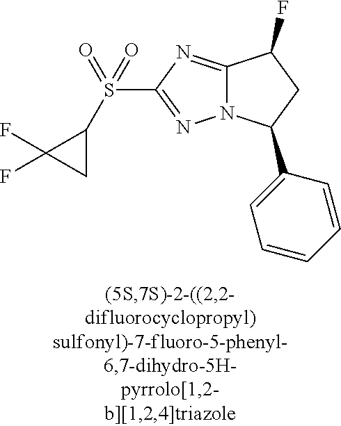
C12=NC(S(C3C(F)(F)C3)(=O)=O)=NN1C(C1=CC=CC=C1)CC2F
